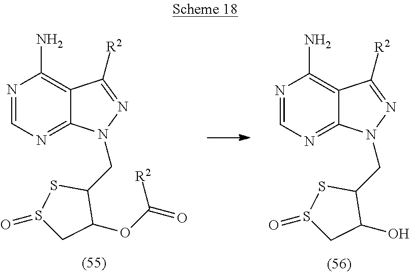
N1=CN=C2C(=C1N)C([R2])=NN2CC1SS(=O)CC1OC(=O)[R2].N1=CN=C2C(=C1N)C([R2])=NN2CC1SS(=O)CC1O
